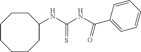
C1CCCCC(NC(NC(=O)C2=CC=CC=C2)=S)CC1
